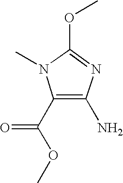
C1(C(OC)=O)=C(N)N=C(OC)N1C
